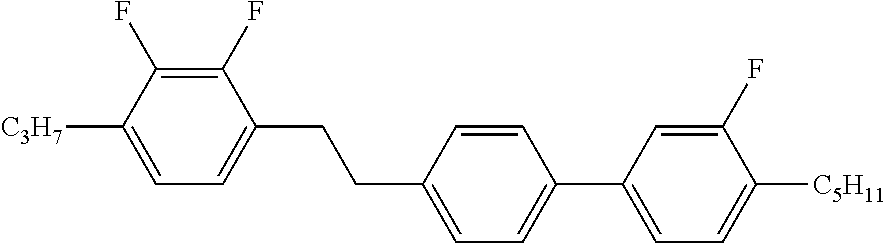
C1(F)=C(F)C([C3H7])=CC=C1CCC1=CC=C(C2=CC=C([C5H11])C(F)=C2)C=C1
